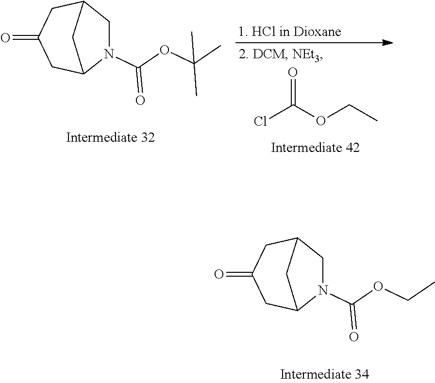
ClC(OCC)=O.N1(C(OC(C)(C)C)=O)CC2CC(=O)CC1C2.N1(C(OCC)=O)CC2CC(=O)CC1C2
